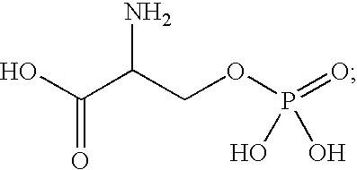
OC(C(COP(=O)(O)O)N)=O
